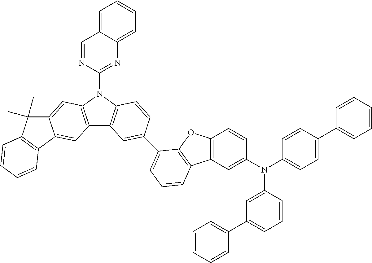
C1=NC(N2C3=C(C4=C2C=C2C(=C4)C4=C(C2(C)C)C=CC=C4)C=C(C2=CC=CC4=C2OC2=C4C=C(N(C4=CC=C(C5=CC=CC=C5)C=C4)C4=CC(C5=CC=CC=C5)=CC=C4)C=C2)C=C3)=NC2=CC=CC=C12
